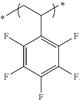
CCC(C)C1=C(F)C(F)=C(F)C(F)=C1F
